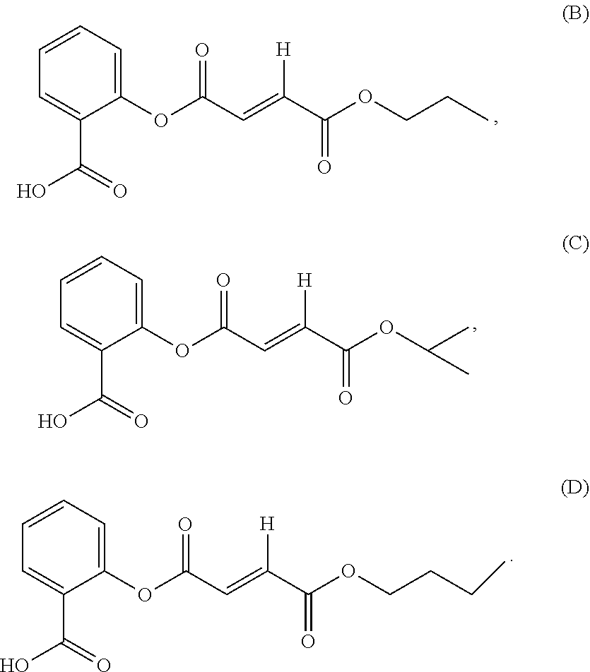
C1(OC(C=C(C(OCCC)=O)[H])=O)=CC=CC=C1C(O)=O.C1(OC(C=C(C(OC(C)C)=O)[H])=O)=CC=CC=C1C(O)=O.C1(OC(C=C(C(OCCCC)=O)[H])=O)=CC=CC=C1C(O)=O
